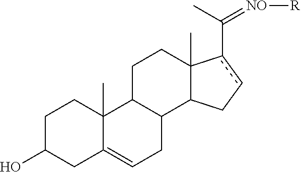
C1C(O)CC2=CCC3C(C2(C)C1)CCC1(C)C3Ccc1C(C)=[NO][R]
